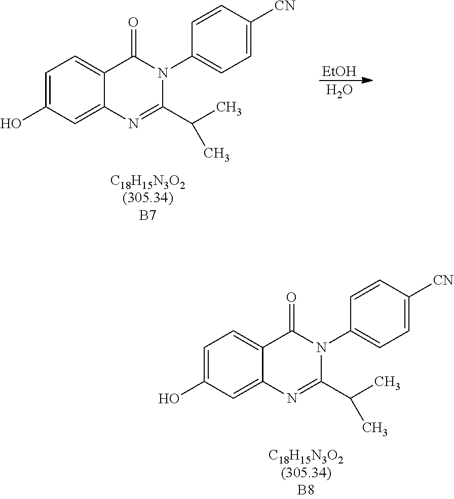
C1=C(O)C=C2C(=C1)C(=O)N(C1=CC=C([CN])C=C1)C(C(C)C)=N2.[EtOH].O.C1=C(O)C=C2C(=C1)C(=O)N(C1=CC=C([CN])C=C1)C(C(C)C)=N2
